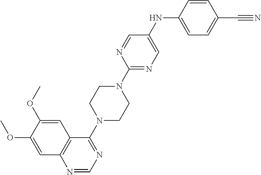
N1=CN=C(N2CCN(C3=NC=C(NC4=CC=C(C#N)C=C4)C=N3)CC2)C2=C1C=C(OC)C(OC)=C2
